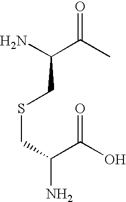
C(C(C)=O)(N)CSCC(N)C(O)=O
